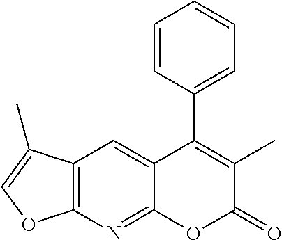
C12=C(N=C3C(=C1)C(C1=CC=CC=C1)=C(C)C(=O)O3)OC=C2C
